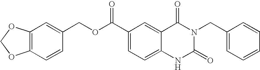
C1=CC(COC(C2=CC=C3C(=C2)C(=O)N(CC2=CC=CC=C2)C(=O)N3)=O)=CC2=C1OCO2
